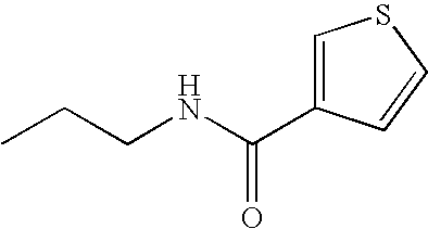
CCCNC(C1=CSC=C1)=O
